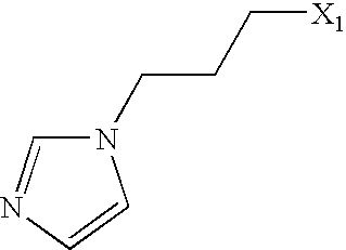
C1=CN(CCC[X1])C=N1
